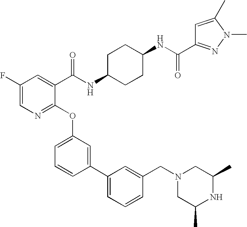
N1(CC2=CC(C3=CC(OC4=NC=C(F)C=C4C(NC4CCC(NC(=O)C5=NN(C)C(C)=C5)CC4)=O)=CC=C3)=CC=C2)CC(C)NC(C)C1
